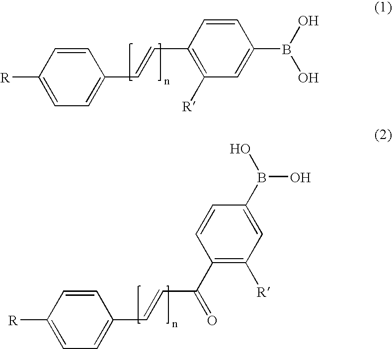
C1=CC([R])=CC=C1C=CC1=C([R])C=C(B(O)O)C=C1.C1=CC([R])=CC=C1C=CC(=O)C1=C([R])C=C(B(O)O)C=C1
